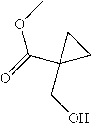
C(C1(CO)CC1)(OC)=O
